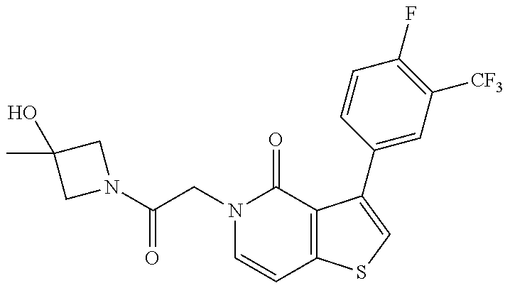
N1(C(CN2C=CC3=C(C2=O)C(C2=CC([CF3])=C(F)C=C2)=CS3)=O)CC(O)(C)C1
